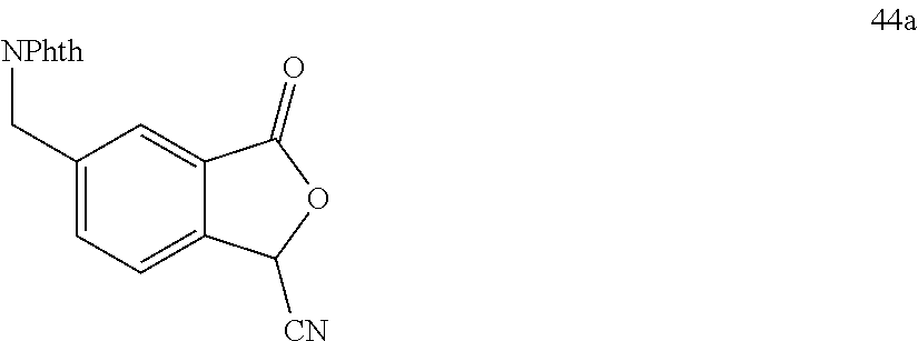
C1(C[NPhth])=CC=C2C(=C1)C(=O)OC2[CN]
